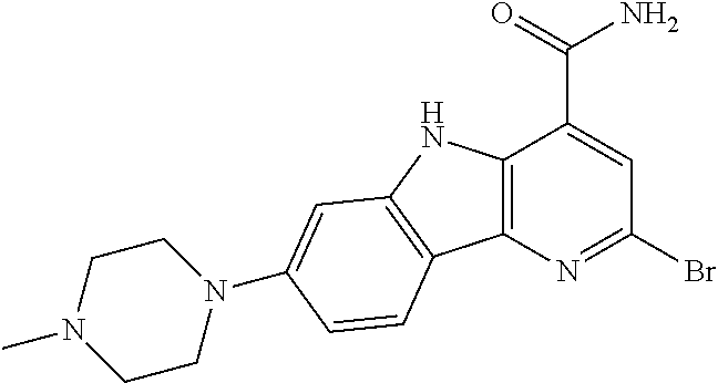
C12=C(N=C(Br)C=C1C(N)=O)C1=C(N2)C=C(N2CCN(C)CC2)C=C1
